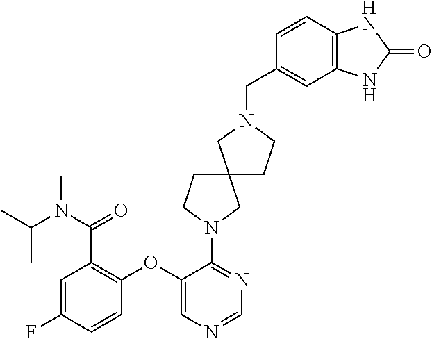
C1(OC2=C(C(N(C(C)C)C)=O)C=C(F)C=C2)=CN=CN=C1N1CCC2(C1)CCN(CC1=CC3=C(C=C1)NC(=O)N3)C2
